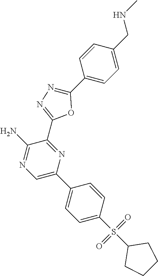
C1(N)=NC=C(C2=CC=C(S(C3CCCC3)(=O)=O)C=C2)N=C1C1=NN=C(C2=CC=C(CNC)C=C2)O1
